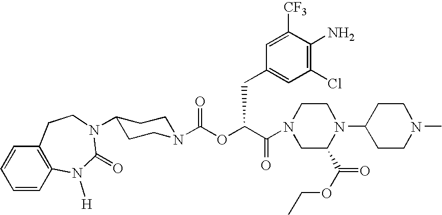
N1(C(C(OC(N2CCC(N3C(=O)N([H])C4=C(C=CC=C4)CC3)CC2)=O)CC2=CC(Cl)=C(N)C([CF3])=C2)=O)CC(C(OCC)=O)N(C2CCN(C)CC2)CC1
